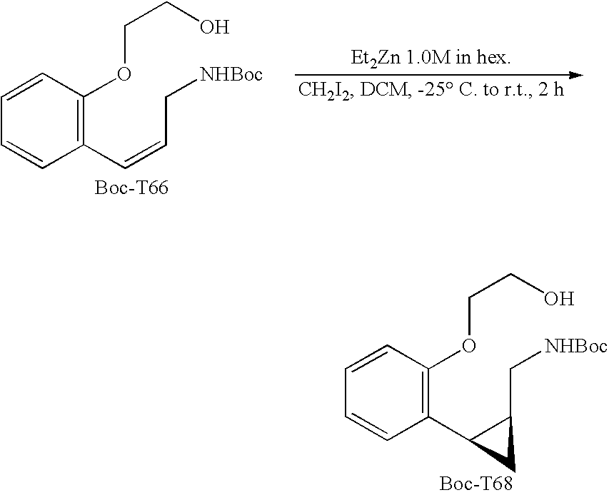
C1(C=CC[NHBoc])=C(OCCO)C=CC=C1.C1(C2C(C[NHBoc])C2)=C(OCCO)C=CC=C1
